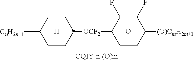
[CQIY-n-(O)m].O.[CnH2n+1]C1CCC([OCF2]C2C(F)C(F)C([(O)CmH2m+1])CC2)CC1.[H]
